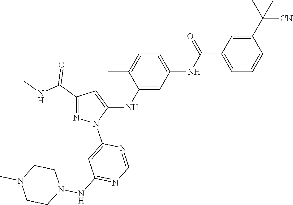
C1(C(NC)=O)=NN(C2=CC(NN3CCN(C)CC3)=NC=N2)C(NC2=CC(NC(C3=CC=CC(C(C)([CN])C)=C3)=O)=CC=C2C)=C1
